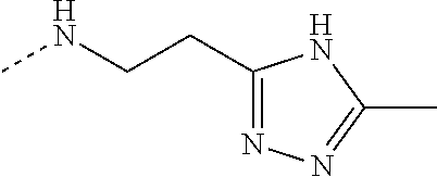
CNCCC1=NN=C(C)N1
